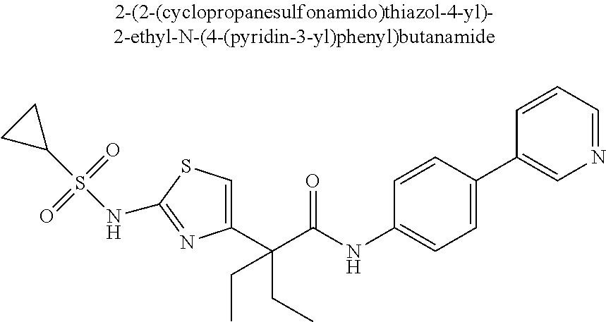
C1(C(C(NC2=CC=C(C3=CN=CC=C3)C=C2)=O)(CC)CC)=CSC(NS(C2CC2)(=O)=O)=N1
